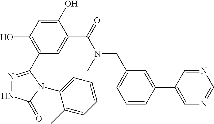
N1=C(C2=C(O)C=C(O)C(C(=O)N(C)CC3=CC=CC(C4=CN=CN=C4)=C3)=C2)N(C2=CC=CC=C2C)C(=O)N1
